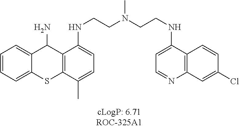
C1=CC=C2C(=C1)C(N)C1=C(S2)C(C)=CC=C1NCCN(CCNC1=CC=NC2=C1C=CC(Cl)=C2)C
